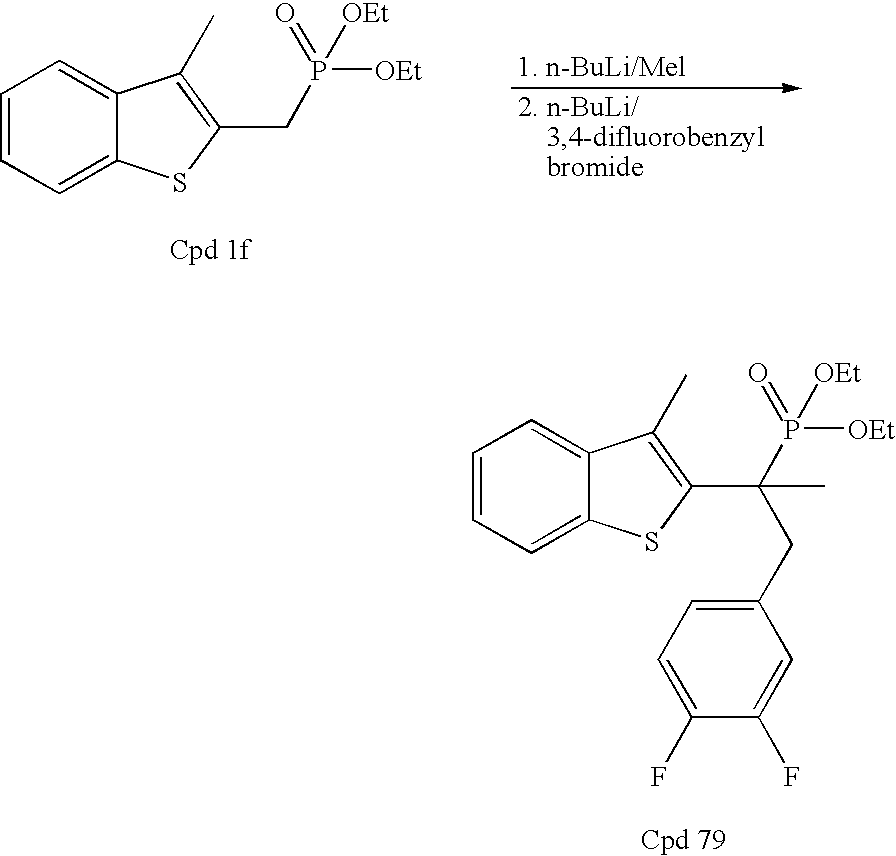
C1=CC=C2C(=C1)C(C)=C(CP([OEt])([OEt])=O)S2.C1=CC=C2C(=C1)C(C)=C(C(P([OEt])([OEt])=O)(CC1=CC=C(F)C(F)=C1)C)S2
